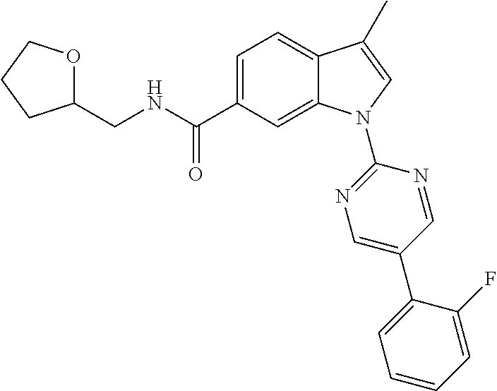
C(NC(C1=CC=C2C(=C1)N(C1=NC=C(C3=CC=CC=C3F)C=N1)C=C2C)=O)C1OCCC1
